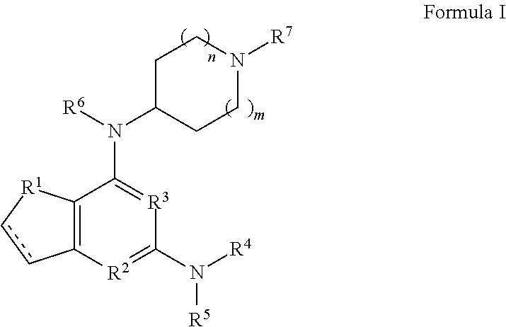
C1C(N([R6])C2=[R3]C(N([R4])[R5])=[R2]C3=C2[R1]cc3)CCN([R7])C1
